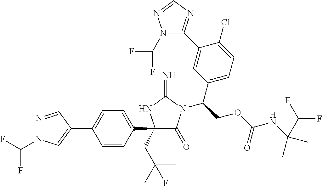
C1(C2=CC=C(C3(CC(C)(F)C)C(=O)N(C(COC(NC(C(F)F)(C)C)=O)C4=CC=C(Cl)C(C5=NC=NN5C(F)F)=C4)C(=N)N3)C=C2)=CN(C(F)F)N=C1
